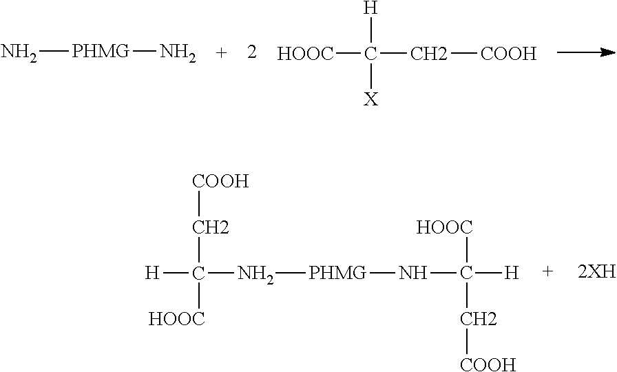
N[PHMG]N.[H]C([X])(C[COOH])[HOOC].N([PHMG]NC([H])([HOOC])C[COOH])C([H])(C[COOH])[HOOC]
